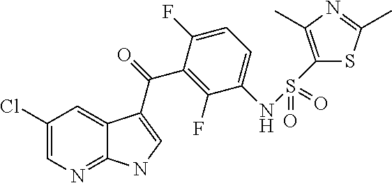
C1(Cl)=CN=C2C(=C1)C(C(=O)C1=C(F)C(NS(C3=C(C)N=C(C)S3)(=O)=O)=CC=C1F)=CN2
